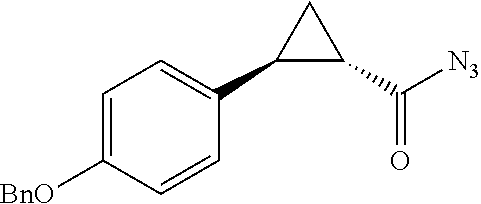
C1([BnO])=CC=C(C2C(C([N3])=O)C2)C=C1
